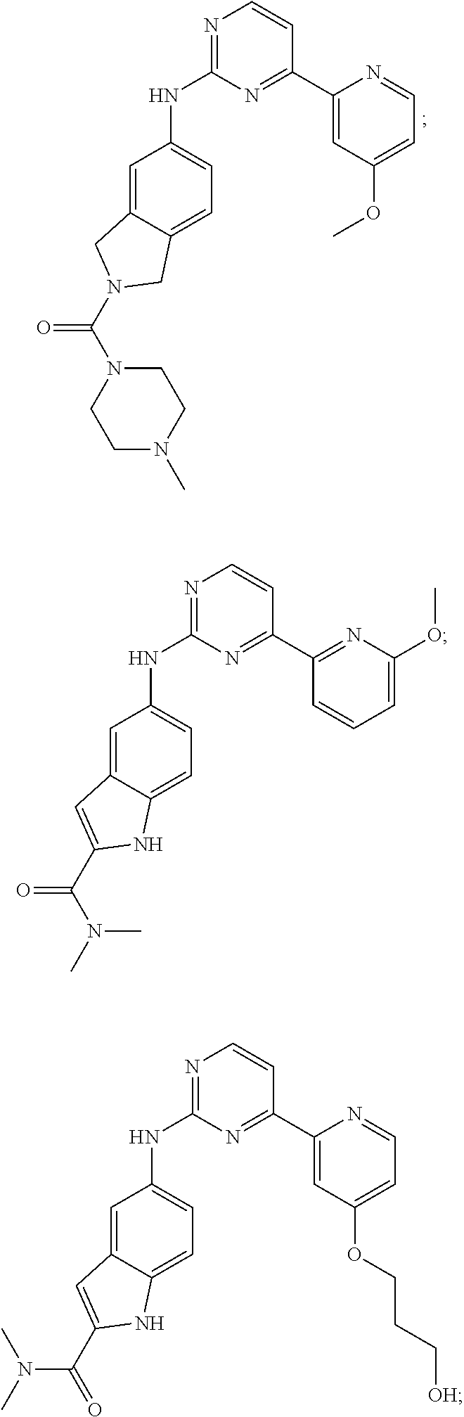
N(C1=NC=CC(C2=CC(OC)=CC=N2)=N1)C1=CC=C2C(=C1)CN(C(N1CCN(C)CC1)=O)C2.N(C1=NC=CC(C2=NC(OC)=CC=C2)=N1)C1=CC=C2C(=C1)C=C(C(N(C)C)=O)N2.N(C1=NC=CC(C2=CC(OCCC[OH])=CC=N2)=N1)C1=CC=C2C(=C1)C=C(C(N(C)C)=O)N2
